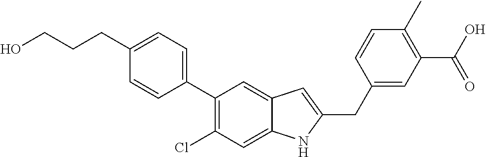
C(C1=CC=C(C2=C(Cl)C=C3C(=C2)C=C(CC2=CC(C(O)=O)=C(C)C=C2)N3)C=C1)CCO
